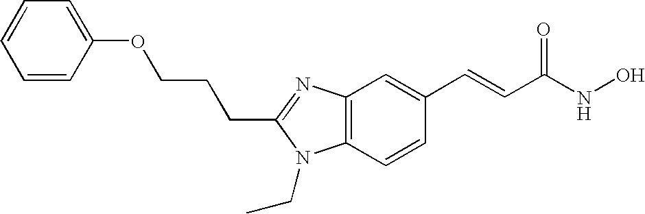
C(C1=NC2=C(C=CC(C=CC(NO)=O)=C2)N1CC)CCOC1=CC=CC=C1
